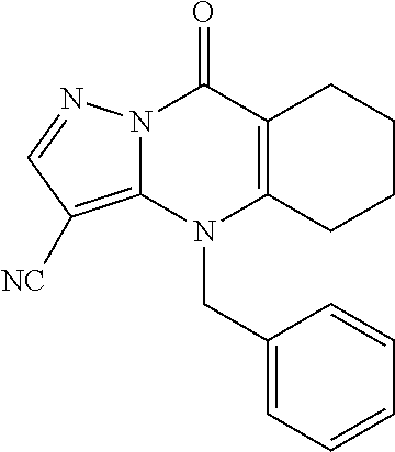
N12C(=C([NC])C=N1)N(CC1=CC=CC=C1)C1=C(C2=O)CCCC1
